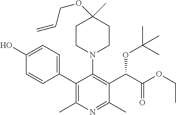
C1(C2=CC=C(O)C=C2)=C(C)N=C(C)C(C(C(OCC)=O)OC(C)(C)C)=C1N1CCC(C)(OCC=C)CC1
